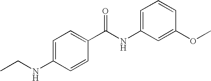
C1=C(NC(C2=CC=C(NCC)C=C2)=O)C=C(OC)C=C1
